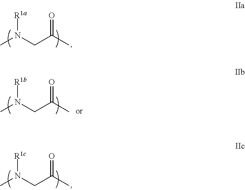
[R1a]N(CC(C)=O)C.[R1b]N(CC(C)=O)C.[R1c]N(CC(C)=O)C
